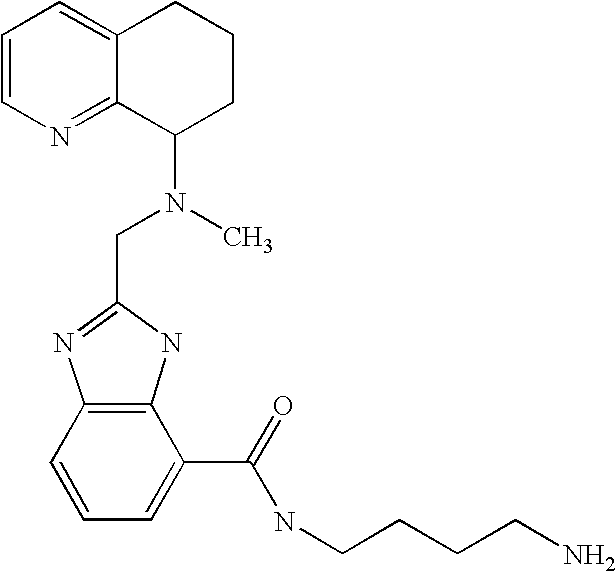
C1=CN=C2C(=C1)CCCC2N(C)CC1=NC2=C(N1)C(C(=O)NCCCCN)=CC=C2
